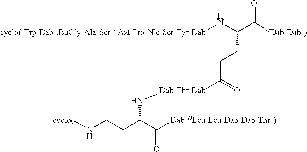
[cyclo(-Trp-Dab-tBuGly-Ala-Ser-DAzt-Pro-Nle-Ser-Tyr-Dab]NC(C([DDab-Dab-)])=O)CCC([Dab-Thr-Dab]NC(CCN[cyclo(])C([Dab-DLeu-Leu-Dab-Dab-Thr-)])=O)=O
